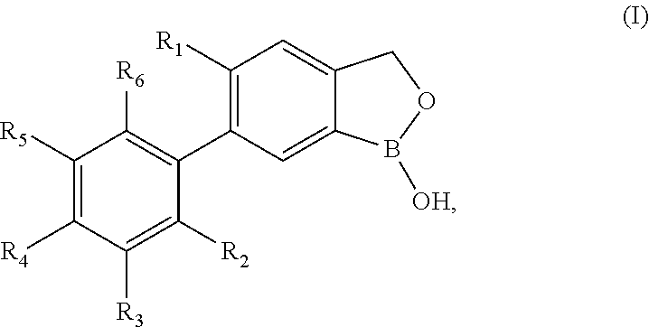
C1([R5])=C([R4])C([R3])=C([R2])C(C2=C([R1])C=C3C(=C2)B([OH])OC3)=C1[R6]
